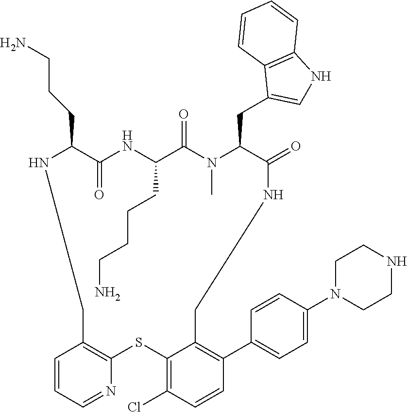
N1C(CCCN)C(=O)NC(CCCCN)C(=O)N(C)C(CC2=CNC3=C2C=CC=C3)C(=O)NCC2=C(C3=CC=C(N4CCNCC4)C=C3)C=CC(Cl)=C2SC2=C(C1)C=CC=N2
